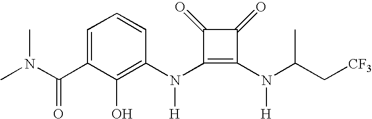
C(C1=CC=CC(N(C2=C(N(C(C[CF3])C)[H])C(=O)C2=O)[H])=C1O)(=O)N(C)C
